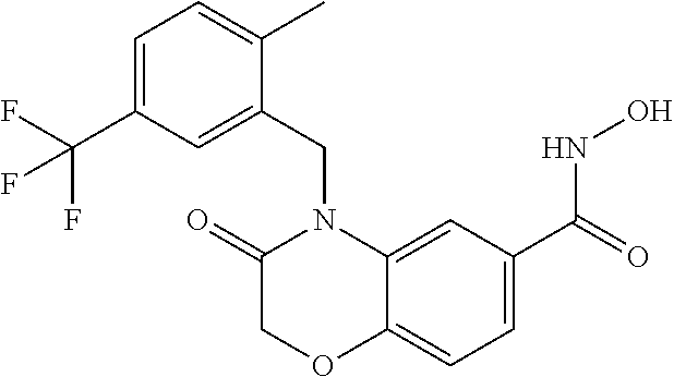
C1=C(C(=O)NO)C=C2C(=C1)OCC(=O)N2CC1=CC(C(F)(F)F)=CC=C1C
